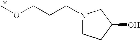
N1(CCCOC)CCC(O)C1
